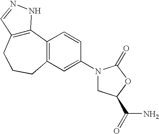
C12=C(CCCC3=C1C=CC(N1CC(C(N)=O)OC1=O)=C3)C=NN2
